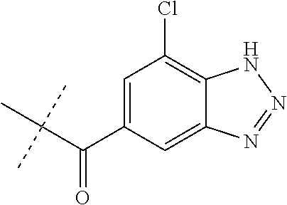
C(C(C1=CC(Cl)=C2C(=C1)N=NN2)=O)(C)(C)C
